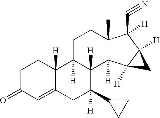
C1=C2C([H])(CCC1=O)C1([H])C([H])(C([H])(C3CC3)C2)C2([H])C(C)(CC1)C(C#N)([H])C1([H])C2([H])C1
